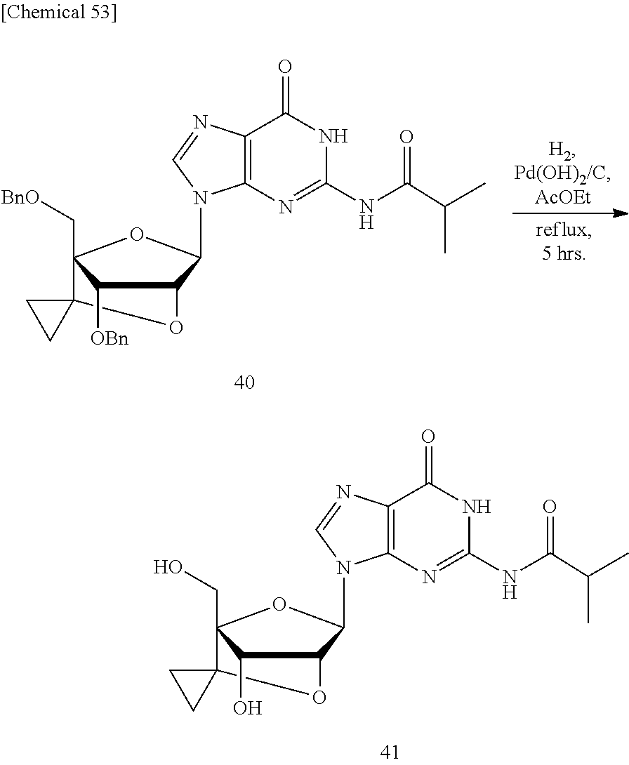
N1(C2C3C([OBn])C(C[BnO])(O2)C2(O3)CC2)C=NC2=C1N=C(NC(C(C)C)=O)NC2=O.N1(C2C3C(O)C(CO)(O2)C2(O3)CC2)C=NC2=C1N=C(NC(C(C)C)=O)NC2=O
